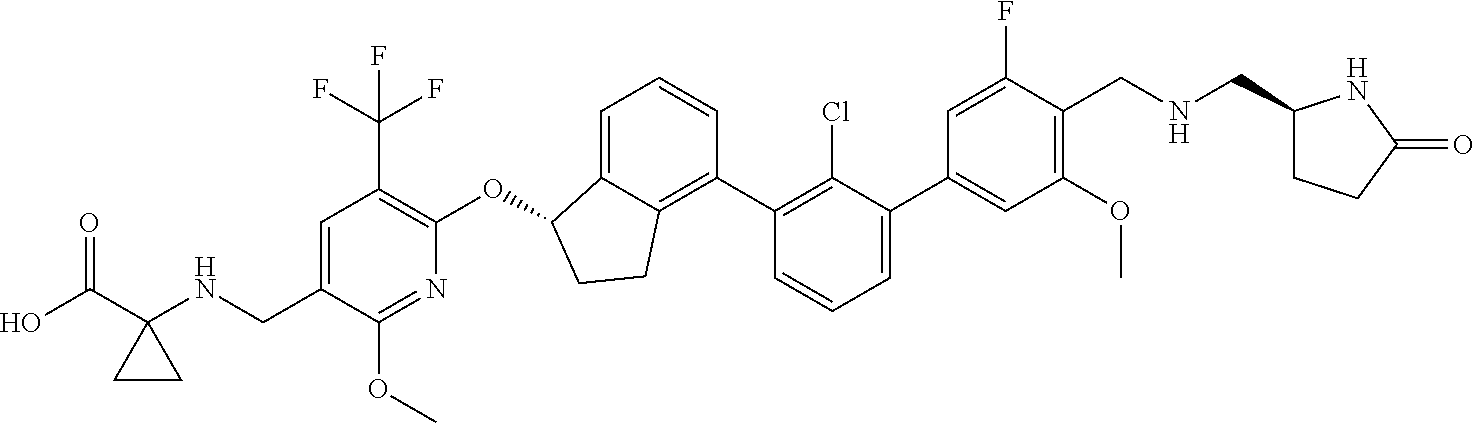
C(C1=CC(C(F)(F)F)=C(OC2C3=CC=CC(C4=C(Cl)C(C5=CC(OC)=C(CNCC6CCC(=O)N6)C(F)=C5)=CC=C4)=C3CC2)N=C1OC)NC1(C(O)=O)CC1
